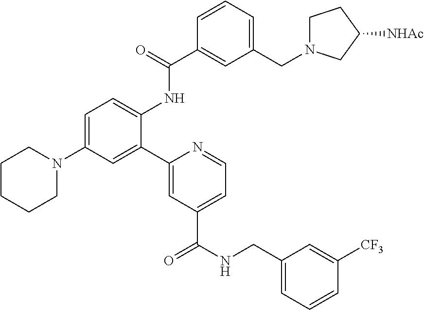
C1=C(N2CCCCC2)C=C(C2=CC(C(NCC3=CC=CC([CF3])=C3)=O)=CC=N2)C(NC(C2=CC(CN3CCC([NHAc])C3)=CC=C2)=O)=C1
